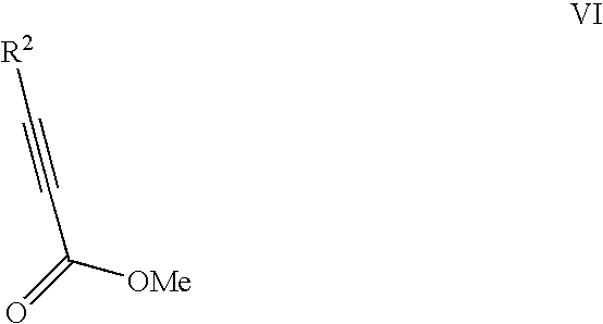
O=C(C#C[R2])[OMe]
